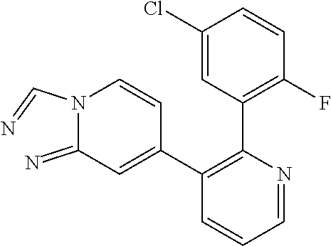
C1(Cl)=CC(C2=C(C3=CC(=N)N(C=N)C=C3)C=CC=N2)=C(F)C=C1
